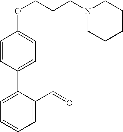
O(CCCN1CCCCC1)C1=CC=C(C2=CC=CC=C2C=O)C=C1
